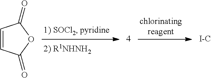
C1=CC(=O)OC1=O.[I-C]
